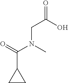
C1CC1C(=O)N(C)CC(=O)O
